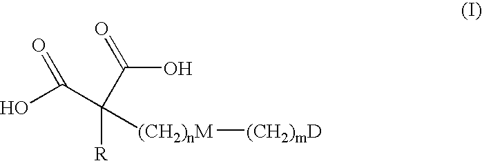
OC(C(C(O)=O)([R])[(CH2)nM][(CH2)mD])=O
